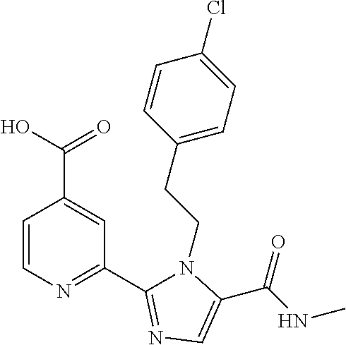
C1=CN=C(C2=NC=C(C(NC)=O)N2CCC2=CC=C(Cl)C=C2)C=C1C(O)=O
